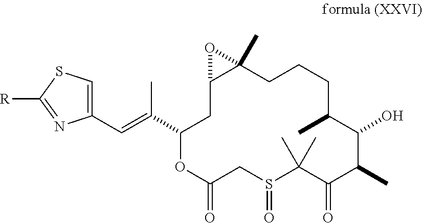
C1(C=C(C)C2OC(=O)CS(=O)C(C)(C)C(=O)C(C)C(O)C(C)CCCC3(C)C(C2)O3)=CSC([R])=N1
